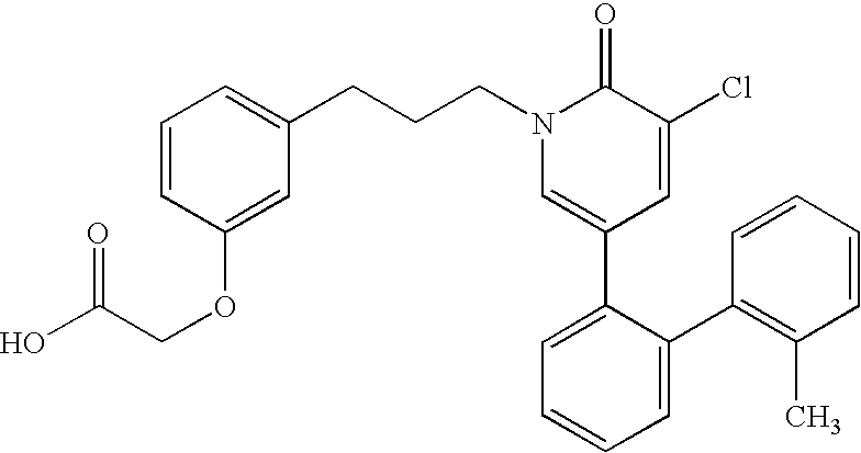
C(CN1C=C(C2=CC=CC=C2C2=C(C)C=CC=C2)C=C(Cl)C1=O)CC1=CC=CC(OCC(O)=O)=C1
